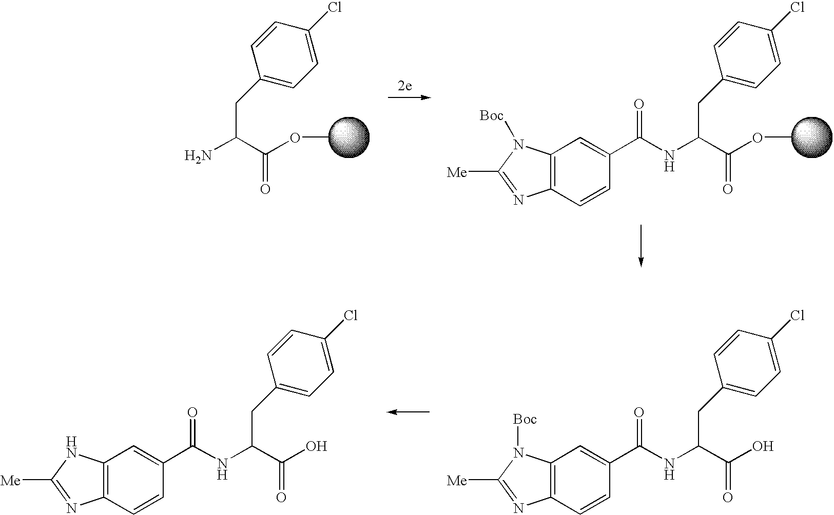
C1=C(Cl)C=CC(CC(NC(C2=CC3=C(C=C2)N=C([Me])N3[Boc])=O)C(O)=O)=C1.C1=C(Cl)C=CC(CC(NC(C2=CC3=C(C=C2)N=C([Me])N3)=O)C(O)=O)=C1.C1=C(Cl)C=CC(CC(N)C(OC)=O)=C1.C1=C(Cl)C=CC(CC(NC(C2=CC3=C(C=C2)N=C([Me])N3[Boc])=O)C(OC)=O)=C1
